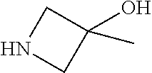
C1NCC1(C)O
